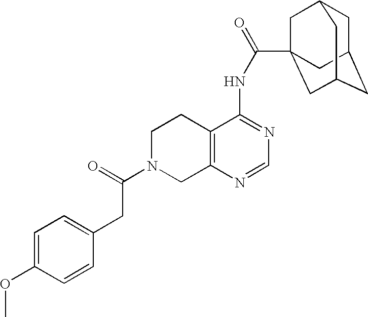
C1N(C(=O)CC2=CC=C(OC)C=C2)CC2=C(C1)C(NC(=O)C13CC4CC(CC(C1)C4)C3)=NC=N2
